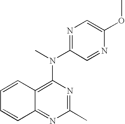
C12=NC(C)=NC(N(C3=NC=C(OC)N=C3)C)=C1C=CC=C2
